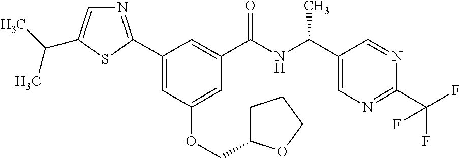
C1(C2=NC=C(C(C)C)S2)=CC(OCC2CCCO2)=CC(C(NC(C2=CN=C(C(F)(F)F)N=C2)C)=O)=C1
